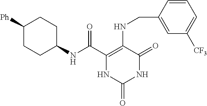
C(C1=C(NCC2=CC([CF3])=CC=C2)C(=O)NC(=O)N1)(=O)NC1CCC([Ph])CC1
